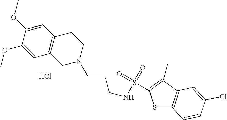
Cl.C1=C(OC)C(OC)=CC2=C1CCN(CCCNS(C1=C(C)C3=C(S1)C=CC(Cl)=C3)(=O)=O)C2
